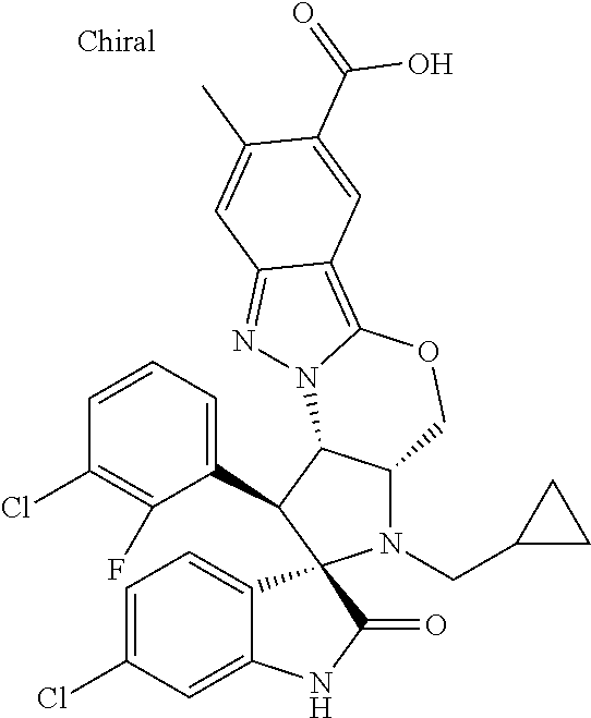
C1=CC=C(C2C3C(N(CC4CC4)C24C2=CC=C(Cl)C=C2NC4=O)COC2=C4C(=NN32)C=C(C)C(C(O)=O)=C4)C(F)=C1Cl
